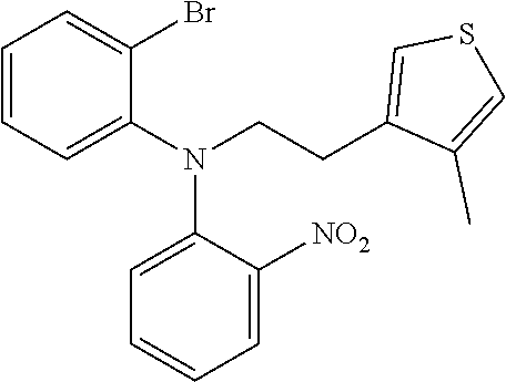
C1=CC=C(N(CCC2=CSC=C2C)C2=CC=CC=C2[NO2])C(Br)=C1
